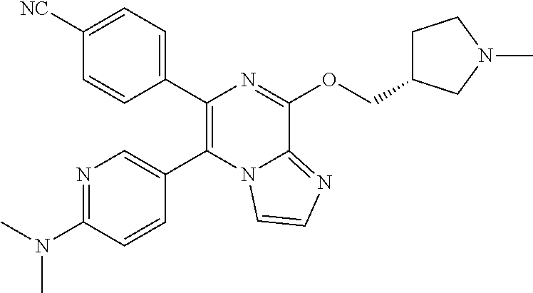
N1=C(N(C)C)C=CC(C2=C(C3=CC=C([NC])C=C3)N=C(OCC3CCN(C)C3)C3=NC=CN23)=C1
